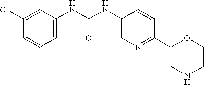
C(NC1=CC=CC(Cl)=C1)(NC1=CN=C(C2CNCCO2)C=C1)=O
